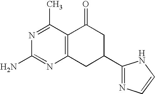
C12=C(CC(C3=NC=CN3)CC1=O)N=C(N)N=C2C
